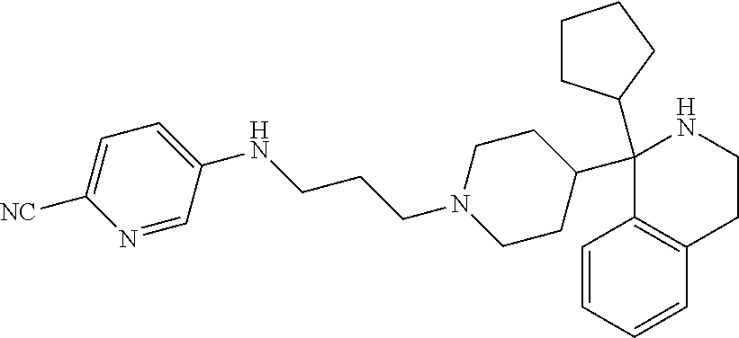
C1(C2(C3CCCC3)C3=C(C=CC=C3)CCN2)CCN(CCCNC2=CC=C([NC])N=C2)CC1
